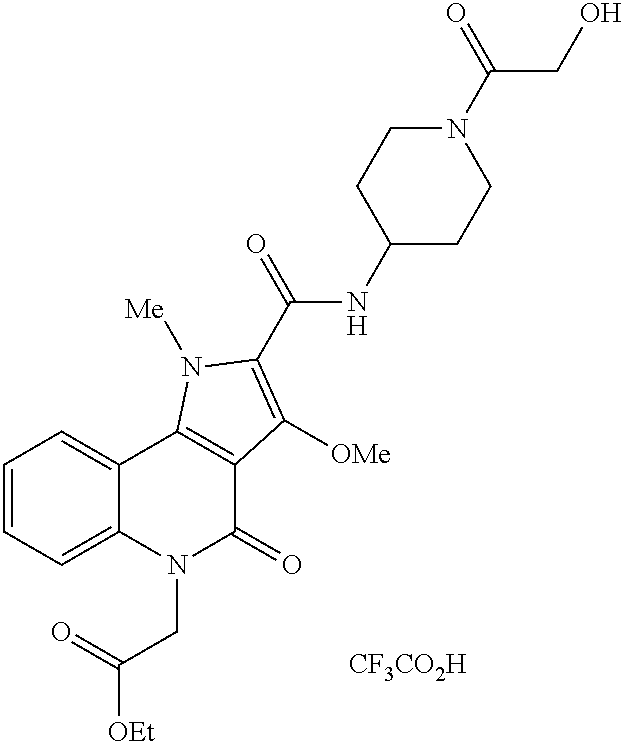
[CF3CO2H].C(CN1C(=O)C2=C(C3=CC=CC=C13)N([Me])C(C(=O)NC1CCN(C(CO)=O)CC1)=C2[OMe])(=O)[OEt]
